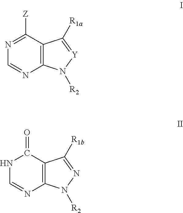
C12=C(C([Z])=NC=N1)C([R1a])=[Y]N2[R2].C12=C(C(=O)NC=N1)C([R1b])=NN2[R2]
